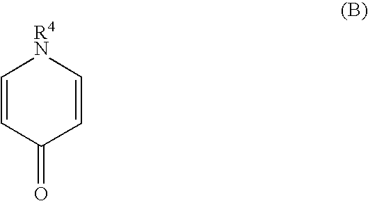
C1=CC(=O)C=C[R4N]1
